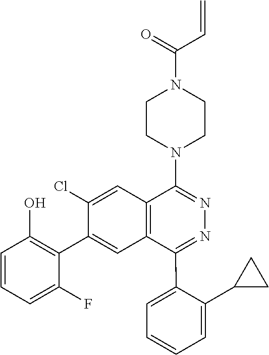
C=CC(N1CCN(C2=NN=C(C3=CC=CC=C3C3CC3)C3=C2C=C(Cl)C(C2=C(O)C=CC=C2F)=C3)CC1)=O
